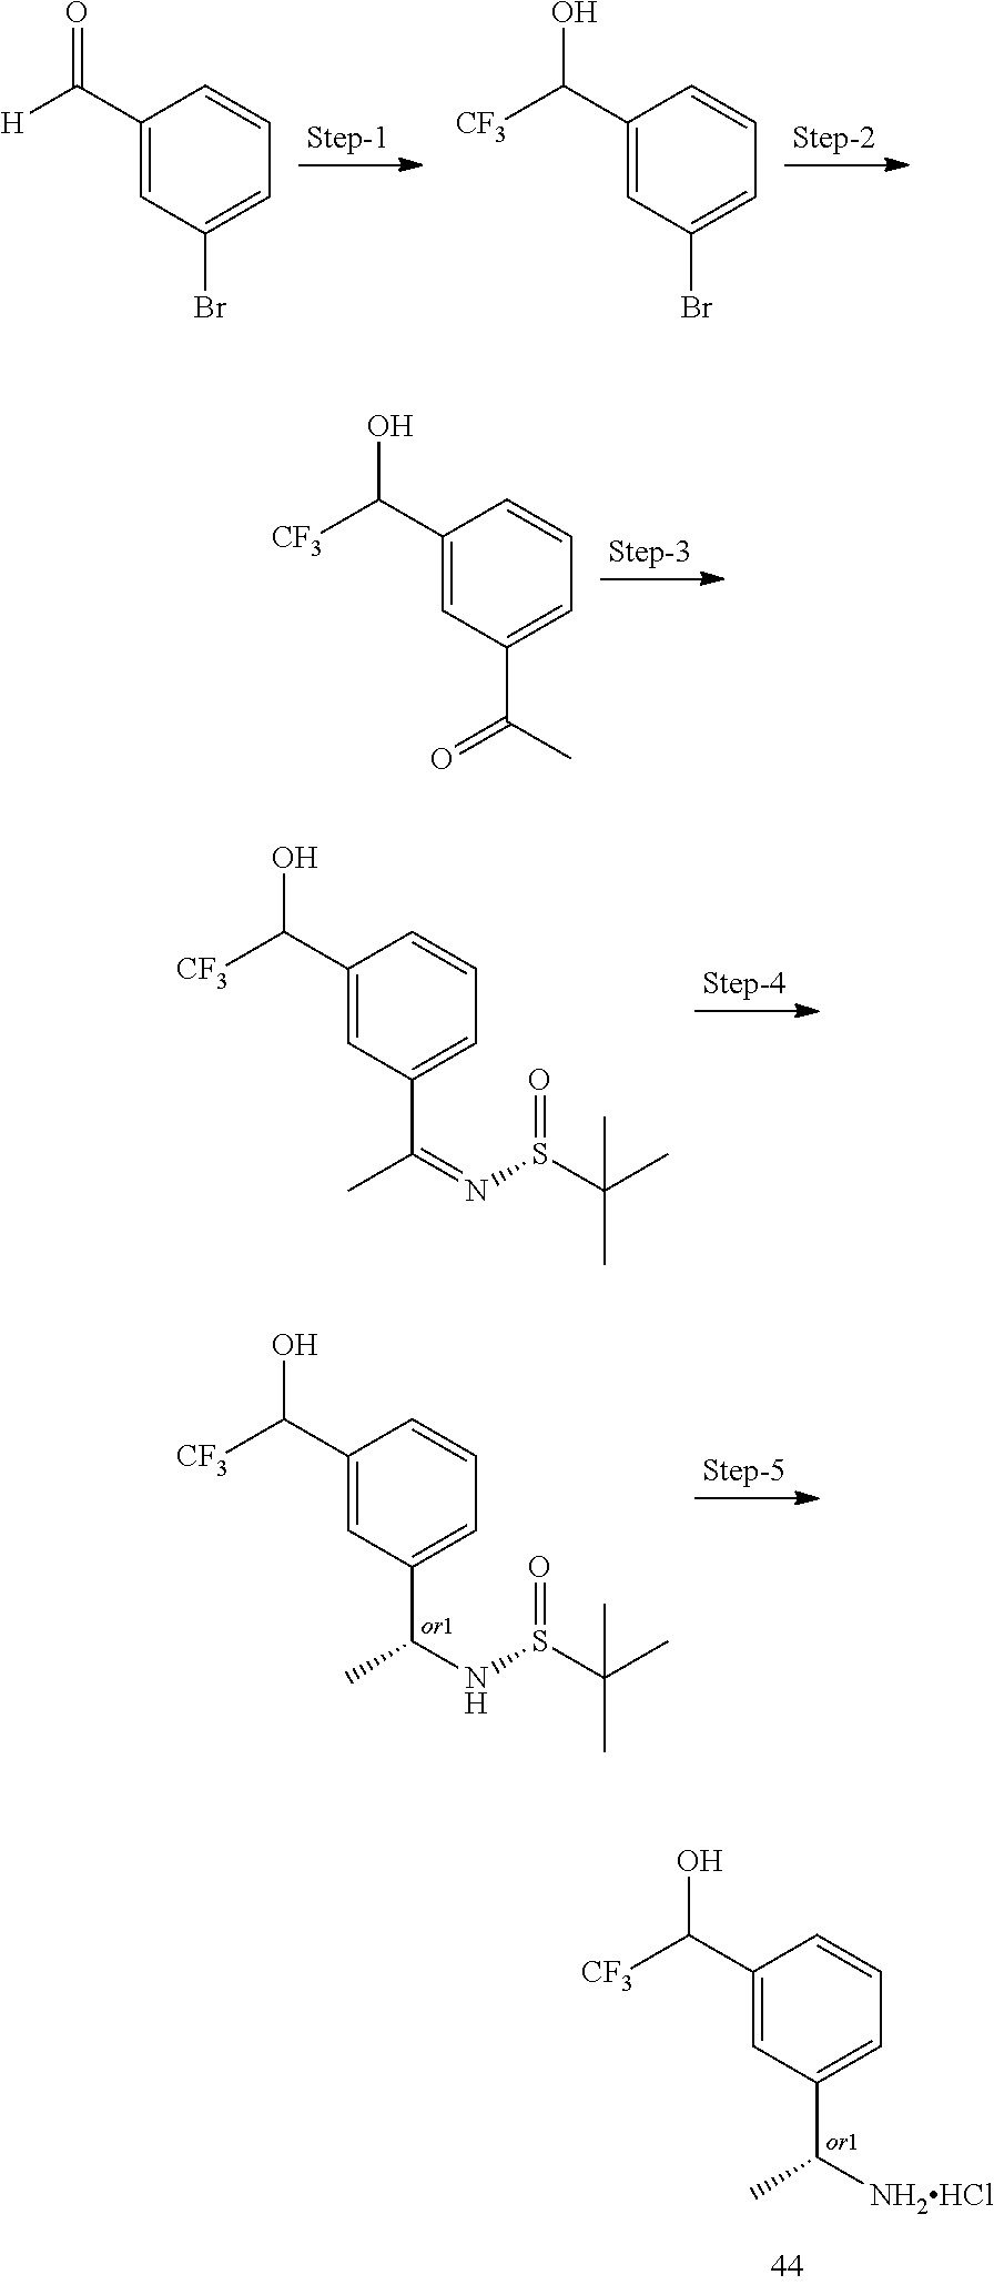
C1(C(O)[CF3])=CC(C(=O)C)=CC=C1.C1(C(O)[CF3])=CC(C(C)=NS(C(C)(C)C)=O)=CC=C1.C1(C(=O)[H])=CC(Br)=CC=C1.C1(C(O)[CF3])=CC(Br)=CC=C1.C1(C(O)[CF3])=CC(C(C)NS(C(C)(C)C)=O)=CC=C1.C1(C(O)[CF3])=CC(C(C)[NH2HCl])=CC=C1
